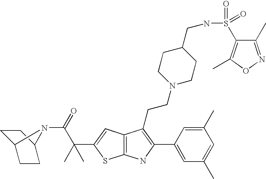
C12=C(C=C(C(C(=O)N3C4CCC3CC4)(C)C)S1)C(CCN1CCC(CNS(=O)(C3=C(C)ON=C3C)=O)CC1)=C(C1=CC(C)=CC(C)=C1)N2
